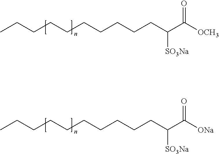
CCCCCCCCCCC(C([OCH3])=O)[SO3Na].CCCCCCCCCCC(C([ONa])=O)[SO3Na]
